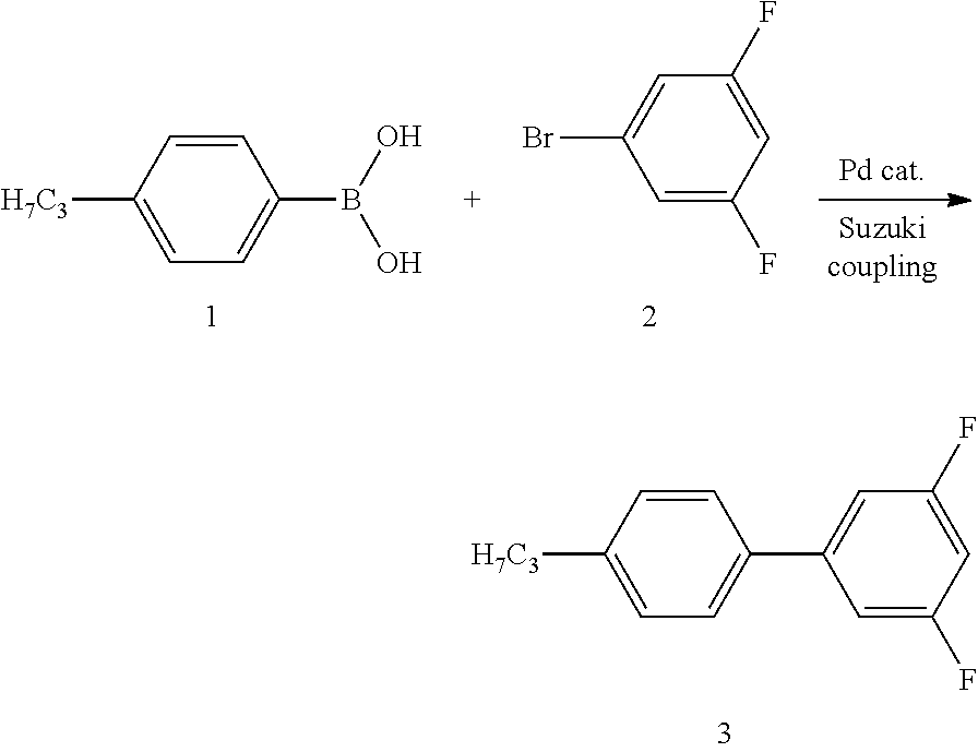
C1=C(F)C=C(F)C=C1C1=CC=C([H7C3])C=C1.OB(O)C1=CC=C([H7C3])C=C1.C1=C(F)C=C(F)C=C1Br
